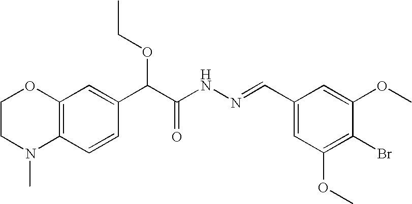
C1CN(C)C2=C(O1)C=C(C(C(NN=CC1=CC(OC)=C(Br)C(OC)=C1)=O)OCC)C=C2
